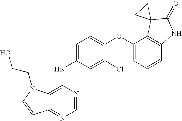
C12=C(NC3=CC=C(OC4=CC=CC5=C4C4(C(=O)N5)CC4)C(Cl)=C3)N=CN=C1C=CN2CCO
